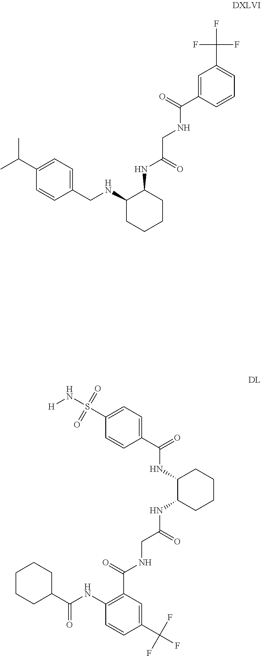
C1(C(F)(F)F)=CC(C(=O)NCC(NC2CCCCC2NC(=O)C2=CC=C(S(N[H])(=O)=O)C=C2)=O)=C(NC(C2CCCCC2)=O)C=C1.C1=C(C(=O)NCC(=O)NC2C(NCC3=CC=C(C(C)C)C=C3)CCCC2)C=CC=C1C(F)(F)F
